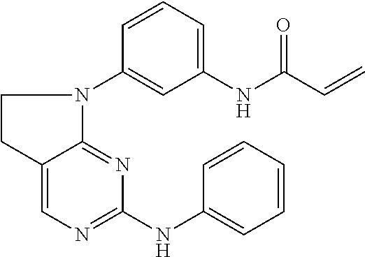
N1(C2=CC(NC(C=C)=O)=CC=C2)C2=NC(NC3=CC=CC=C3)=NC=C2CC1
